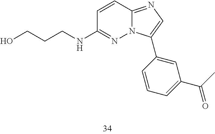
C(NC1=NN2C(=NC=C2C2=CC(C(C)=O)=CC=C2)C=C1)CCO
